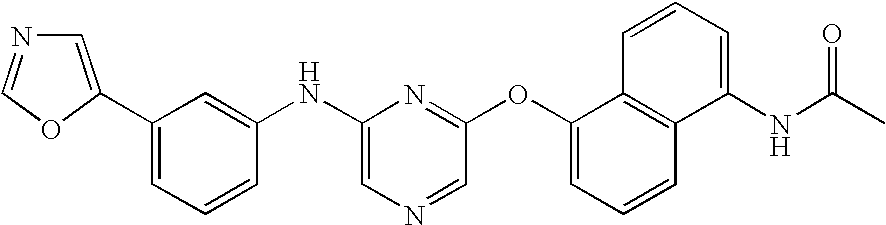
C1(C2=CN=CO2)=CC=CC(NC2=CN=CC(OC3=CC=CC4=C3C=CC=C4NC(=O)C)=N2)=C1
